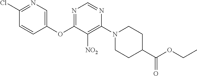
C1(OC2=NC=NC(N3CCC(C(OCC)=O)CC3)=C2[NO2])=CN=C(Cl)C=C1
